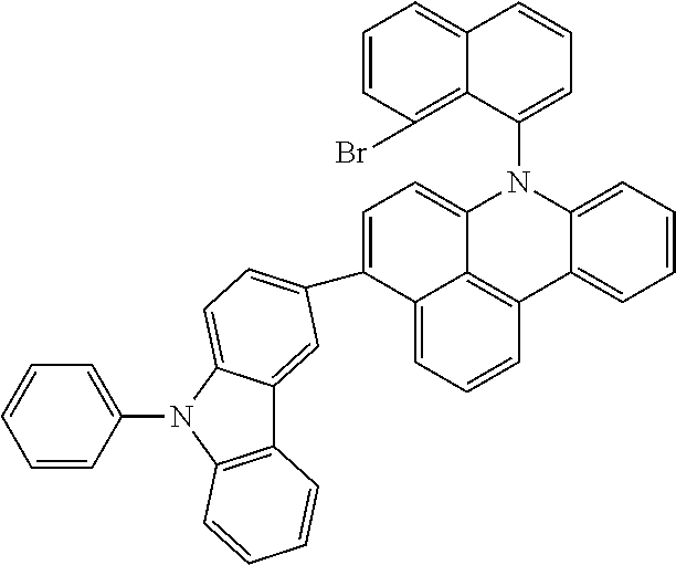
C1=C(C2=CC=C3C(=C2)C2=C(N3C3=CC=CC=C3)C=CC=C2)C2=CC=CC3=C2C(=C1)N(C1=CC=CC2=CC=CC(Br)=C12)C1=CC=CC=C31
